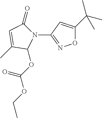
CC(C)(C)C1=CC(N2C(OC(OCC)=O)C(C)=CC2=O)=NO1
